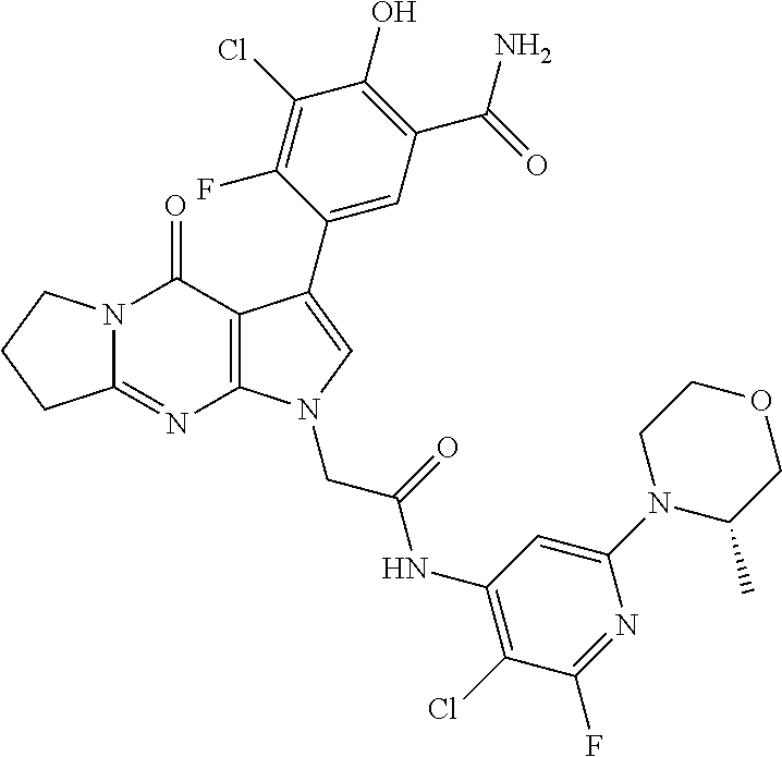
C12=NC3=C(C(=O)N1CCC2)C(C1=CC(C(N)=O)=C(O)C(Cl)=C1F)=CN3CC(NC1=C(Cl)C(F)=NC(N2C(C)COCC2)=C1)=O
